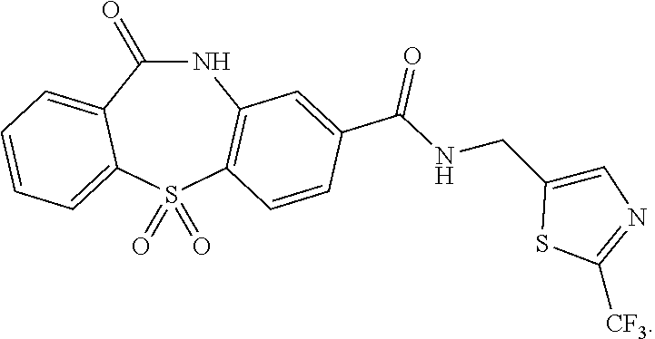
N1C(=O)C2=CC=CC=C2S(=O)(=O)C2=C1C=C(C(NCC1=CN=C([CF3])S1)=O)C=C2
